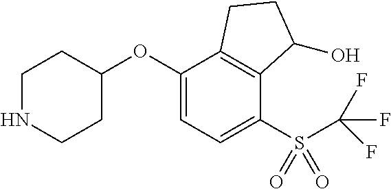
C1(OC2CCNCC2)=CC=C(S(C(F)(F)F)(=O)=O)C2=C1CCC2O
